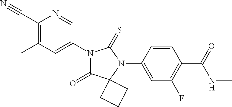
C1(C#N)=C(C)C=C(N2C(=O)C3(N(C4=CC(F)=C(C(=O)NC)C=C4)C2=S)CCC3)C=N1
